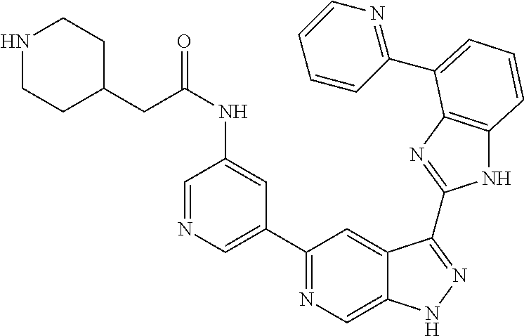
C1(C2=NC=C3C(=C2)C(C2=NC4=C(N2)C=CC=C4C2=NC=CC=C2)=NN3)=CN=CC(NC(=O)CC2CCNCC2)=C1
